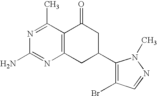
C12=C(C(C)=NC(N)=N1)C(=O)CC(C1=C(Br)C=NN1C)C2
